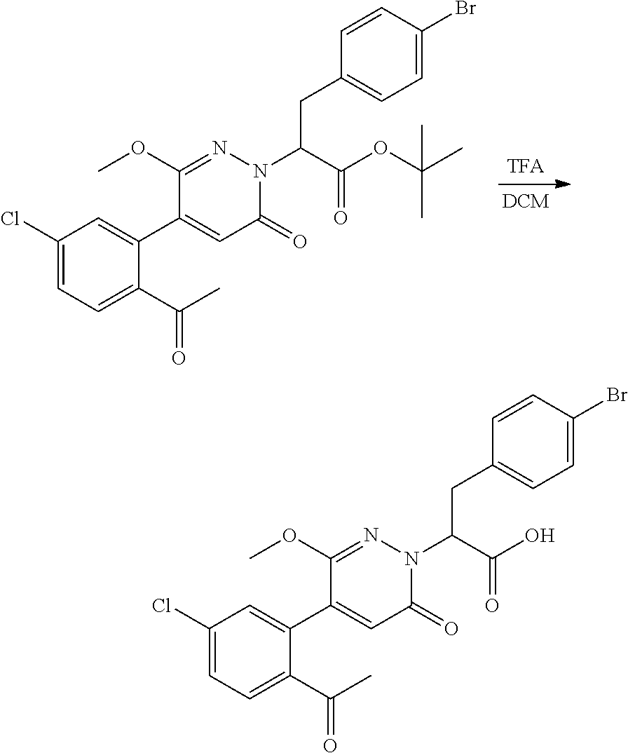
C1(Cl)=CC=C(C(=O)C)C(C2=CC(=O)N(C(CC3=CC=C(Br)C=C3)C(=O)OC(C)(C)C)N=C2OC)=C1.C1(Cl)=CC=C(C(=O)C)C(C2=CC(=O)N(C(CC3=CC=C(Br)C=C3)C(=O)O)N=C2OC)=C1
